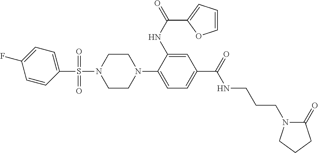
C1CN(C2=CC=C(C(=O)NCCCN3C(=O)CCC3)C=C2NC(=O)C2=CC=CO2)CCN1S(=O)(=O)C1=CC=C(F)C=C1
